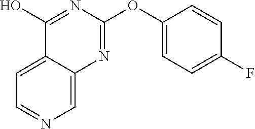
C1=NC=C2C(=C1)C(O)=NC(OC1=CC=C(F)C=C1)=N2
